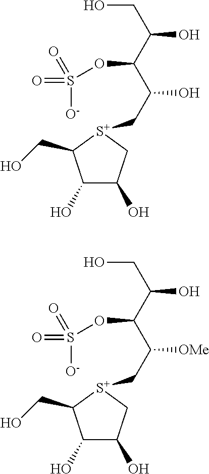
C1(O)C(O)C[S+](CC(C(OS([O-])(=O)=O)C(CO)O)O)C1CO.C1(O)C(O)C[S+](CC(C(OS([O-])(=O)=O)C(CO)O)[OMe])C1CO
